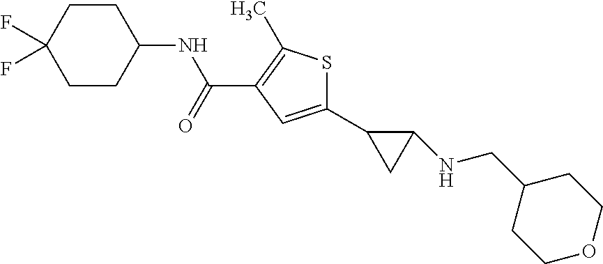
C1(C2CC2NCC2CCOCC2)=CC(C(NC2CCC(F)(F)CC2)=O)=C(C)S1
